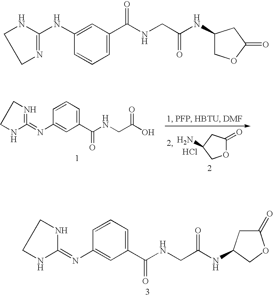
C1(N=C2NCCN2)=CC(C(NCC(NC2CC(=O)OC2)=O)=O)=CC=C1.O1C(=O)CC(N)C1.C1(N=C2=NCCN2)=CC(C(NCC(O)=O)=O)=CC=C1.Cl.C1(NC2=NCCN2)=CC(C(NCC(NC2COC(=O)C2)=O)=O)=CC=C1
